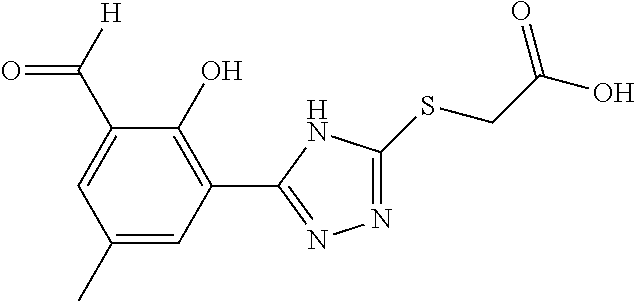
N1=C(SCC(O)=O)NC(C2=C(O)C(C([H])=O)=CC(C)=C2)=N1
